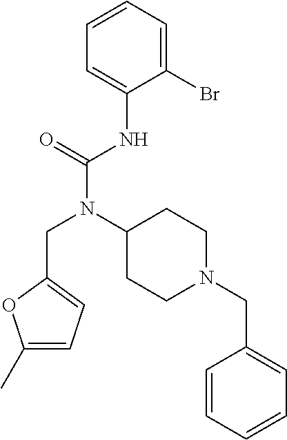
C1(Br)=CC=CC=C1NC(N(C1CCN(CC2=CC=CC=C2)CC1)CC1=CC=C(C)O1)=O
